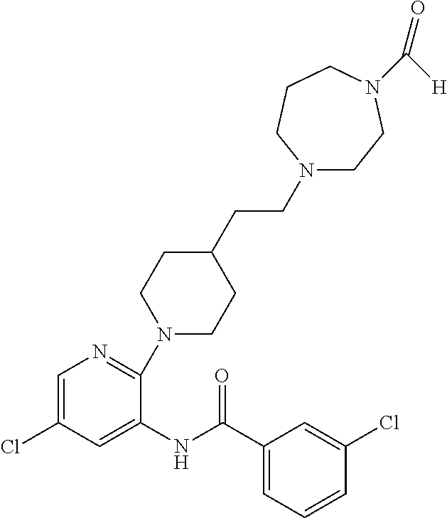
N1(CCC2CCN(C3=NC=C(Cl)C=C3NC(C3=CC=CC(Cl)=C3)=O)CC2)CCN(C(=O)[H])CCC1
